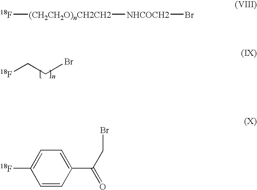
[18F]CCBr.[18F][(CH2CH2O)nCH2CH2][NHCOCH2]Br.[18F]C1=CC=C(C(CBr)=O)C=C1
